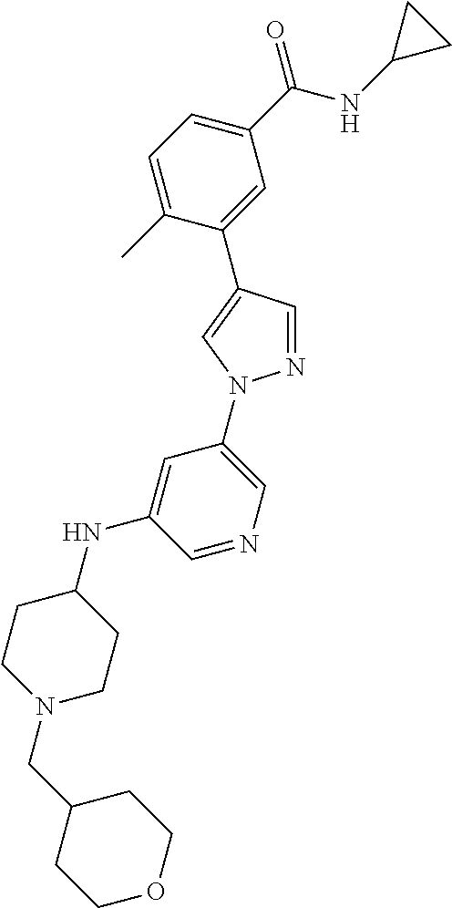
C1(C(NC2CC2)=O)=CC=C(C)C(C2=CN(C3=CN=CC(NC4CCN(CC5CCOCC5)CC4)=C3)N=C2)=C1
